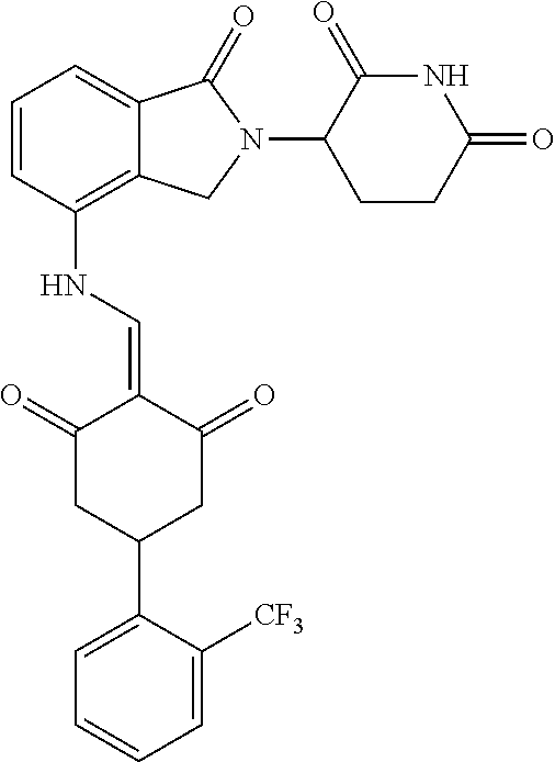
C1=CC(NC=C2C(=O)CC(C3=CC=CC=C3[CF3])CC2=O)=C2C(=C1)C(=O)N(C1CCC(=O)NC1=O)C2
